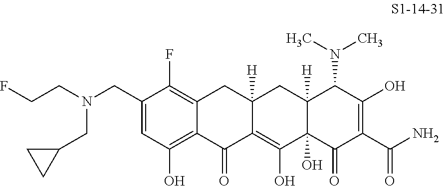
C(C1=CC(O)=C2C(=C1F)CC1([H])C(=C(O)C3(O)C([H])(C1)C(N(C)C)C(O)=C(C(=O)N)C3=O)C2=O)N(CCF)CC1CC1
